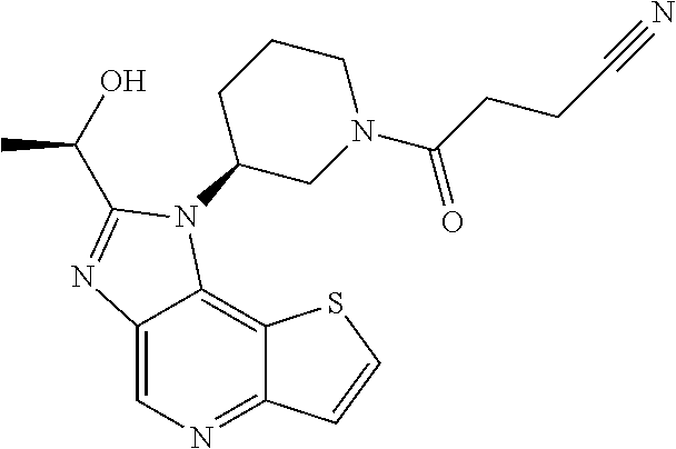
C12=CN=C3C(=C1N(C1CN(C(CCC#N)=O)CCC1)C(C(O)C)=N2)SC=C3
